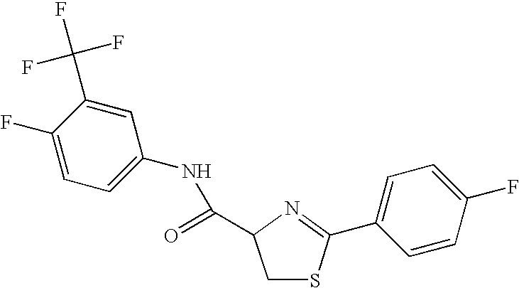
C1(F)=CC=C(NC(=O)C2CSC(C3=CC=C(F)C=C3)=N2)C=C1C(F)(F)F
